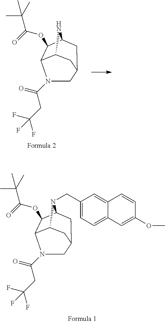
C12C3C(OC(=O)C(C)(C)C)C(CC(C1)CN3C(CC(F)(F)F)=O)N2CC1=CC=C2C(=C1)C=CC(OC)=C2.C12C3C(OC(=O)C(C)(C)C)C(CC(C1)CN3C(CC(F)(F)F)=O)N2
